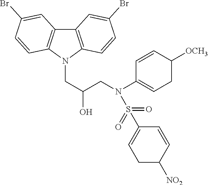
C12=C(N(CC(O)CN(C3=CCC([OCH3])C=C3)S(C3=CCC([NO2])C=C3)(=O)=O)C3=C1C=C(Br)C=C3)C=CC(Br)=C2
